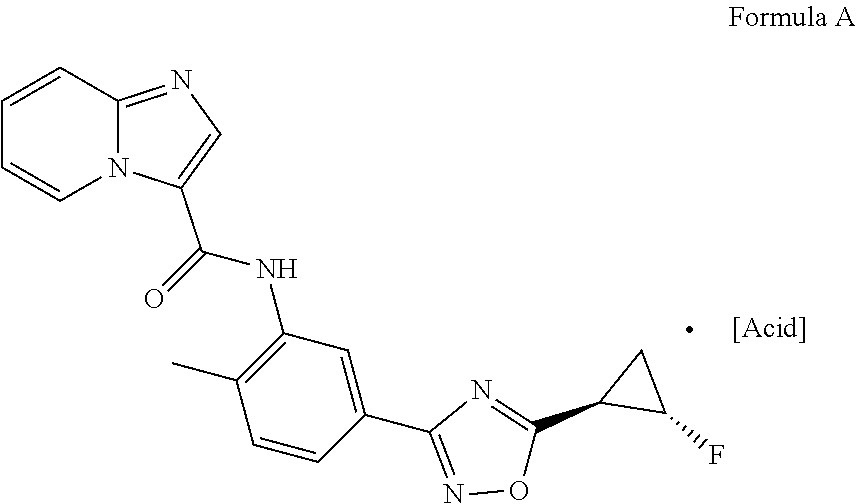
C1(C2=NC(C3=CC(NC(C4=CN=C5C=CC=CN45)=O)=C(C)C=C3)=NO2)CC1F
